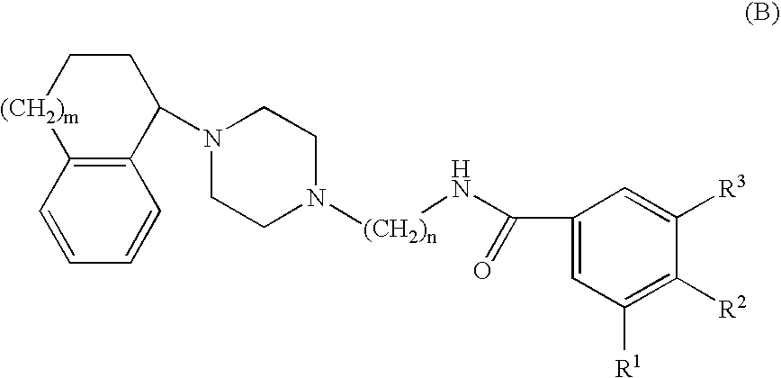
C12=C(C=CC=C1)[(CH2)m]CCC2N1CCN([(CH2)n]NC(C2=CC([R1])=C([R2])C([R3])=C2)=O)CC1
